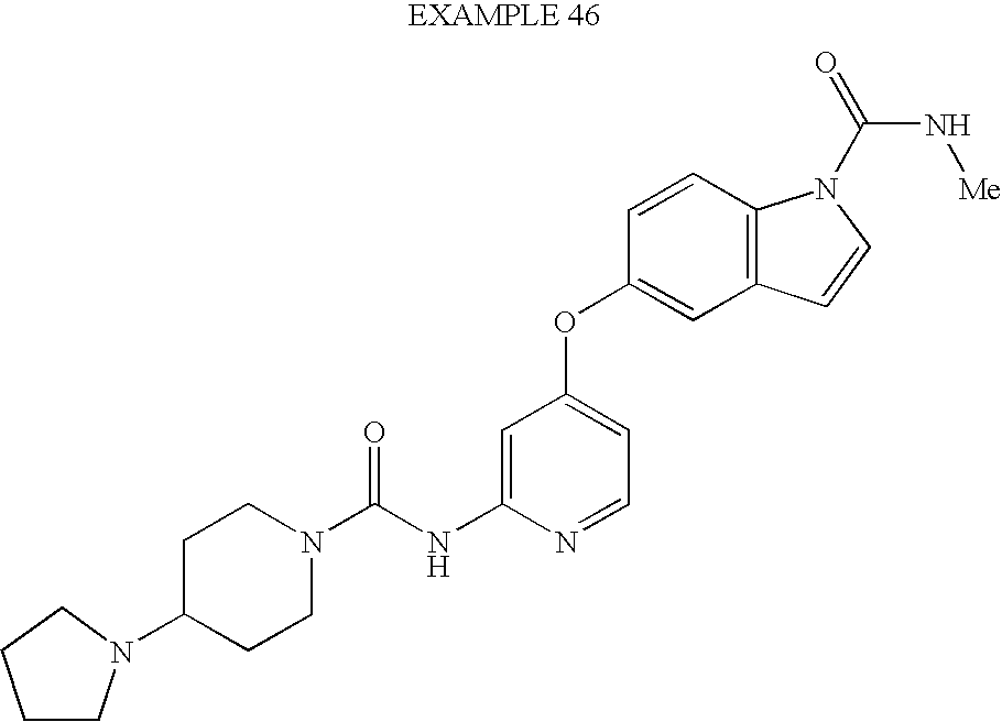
C(NC1=CC(OC2=CC3=C(C=C2)N(C(N[Me])=O)C=C3)=CC=N1)(=O)N1CCC(N2CCCC2)CC1
